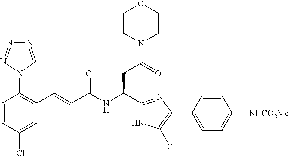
C1(Cl)=CC(C=CC(NC(CC(=O)N2CCOCC2)C2=NC(C3=CC=C([NHCO2Me])C=C3)=C(Cl)N2)=O)=C(N2C=NN=N2)C=C1
